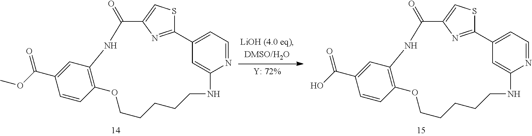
C12=CC=NC(=C1)NCCCCCOC1=C(C=C(C(OC)=O)C=C1)NC(=O)C1=CSC2=N1.C12=CC=NC(=C1)NCCCCCOC1=C(C=C(C(O)=O)C=C1)NC(=O)C1=CSC2=N1
